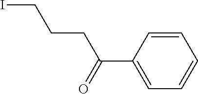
C1=CC(C(CCCI)=O)=CC=C1
